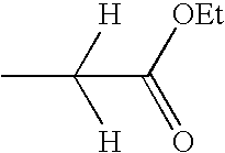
CC([H])([H])C(=O)[OEt]
